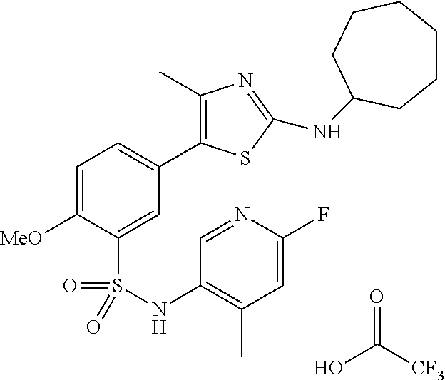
OC([CF3])=O.C1=C([MeO])C(S(NC2=C(C)C=C(F)N=C2)(=O)=O)=CC(C2=C(C)N=C(NC3CCCCCC3)S2)=C1
